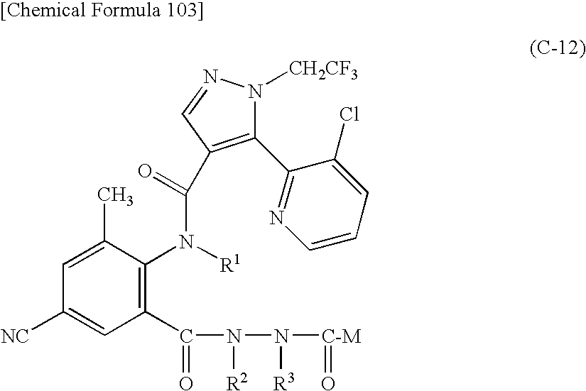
C1=C(C)C(N([R1])C(=O)C2=C(C3=NC=CC=C3Cl)N([CH2CF3])N=C2)=C(C(N(N([C-M]=O)[R3])[R2])=O)C=C1[NC]
